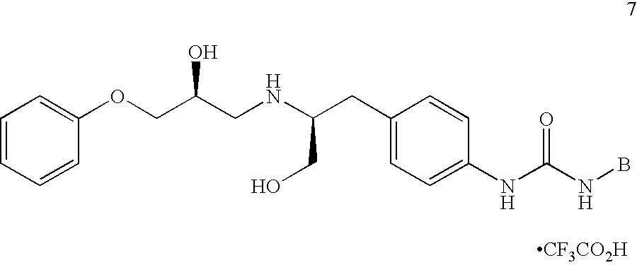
C1=CC=CC(OCC(CNC(CC2=CC=C(NC(NB)=O)C=C2)CO)O)=C1.[CF3CO2H]
